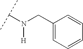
N([H])(CC1=CC=CC=C1)C(C)C
